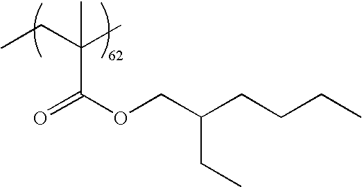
O=C(OCC(CCCC)CC)C(CC)(C)C
